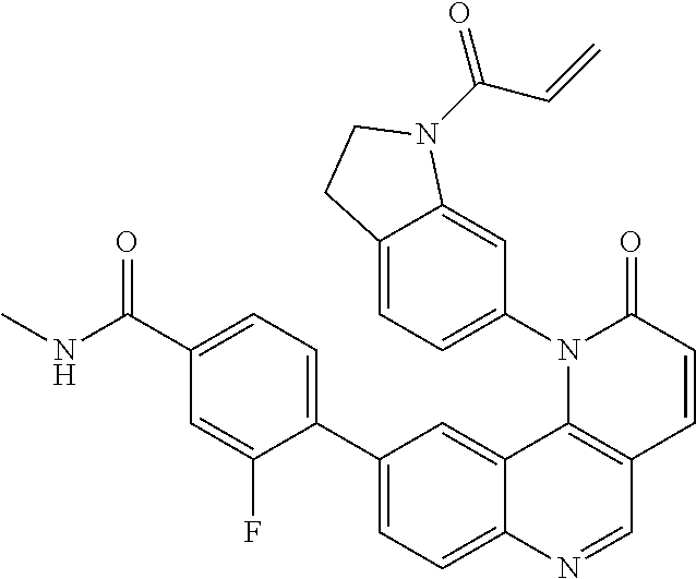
C12=CC(C3=CC=C(C(NC)=O)C=C3F)=CC=C1N=CC1=C2N(C2=CC=C3C(=C2)N(C(C=C)=O)CC3)C(=O)C=C1
